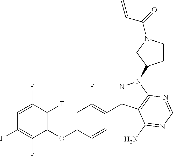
N1=C(C2=C(F)C=C(OC3=C(F)C(F)=CC(F)=C3F)C=C2)C2=C(N1C1CCN(C(C=C)=O)C1)N=CN=C2N
